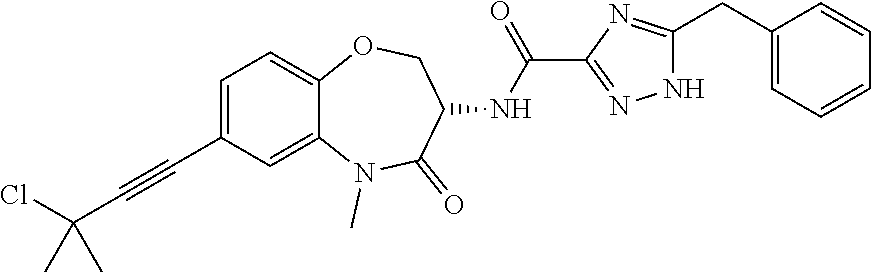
C1=C(C#CC(Cl)(C)C)C=C2C(=C1)OCC(NC(=O)C1=NNC(CC3=CC=CC=C3)=N1)C(=O)N2C
